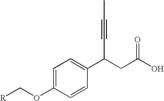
C1=C(OC[R])C=CC(C(CC(O)=O)C#CC)=C1
